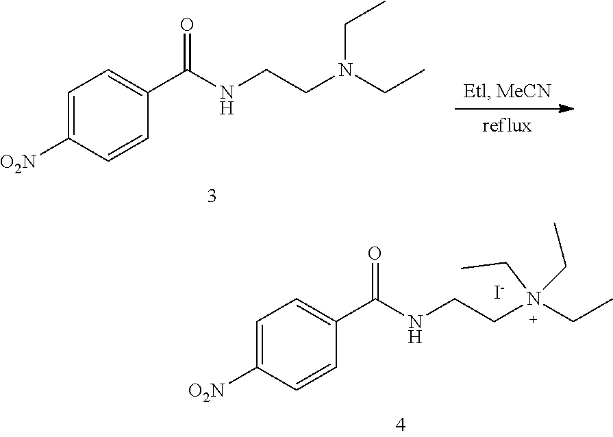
C1=C([O2N])C=CC(C(NCCN(CC)CC)=O)=C1.C1=C([O2N])C=CC(C(NCCN(CC)(CC)CC)=O)=C1.[I-]
